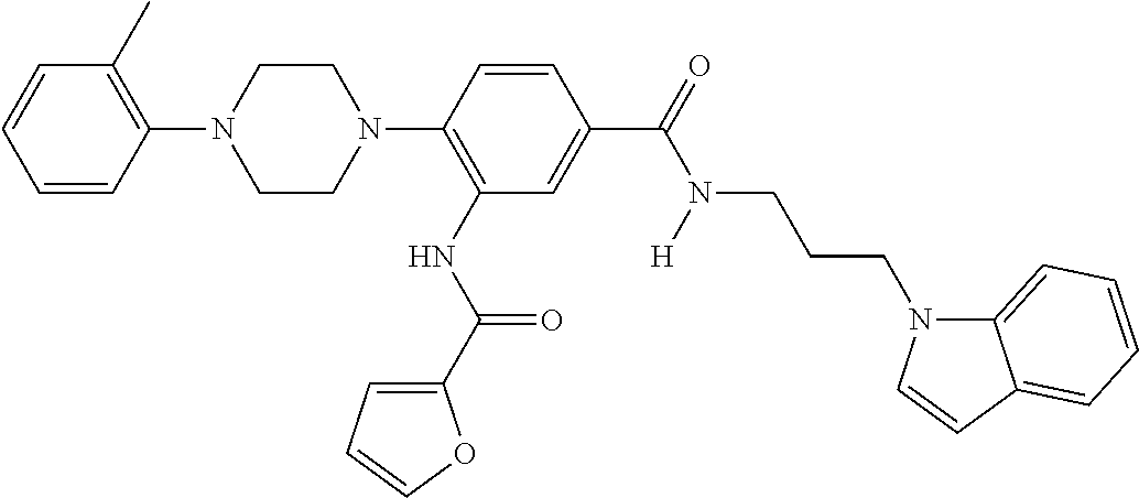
C1=CC(N2CCN(C3=C(NC(=O)C4=CC=CO4)C=C(C(N(CCCN4C5=CC=CC=C5C=C4)[H])=O)C=C3)CC2)=C(C)C=C1
